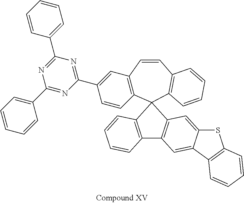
C12=C(C=CC3=C(C14C1=C(C=C5C(=C1)SC1=C5C=CC=C1)C1=C4C=CC=C1)C=CC(C1=NC(C4=CC=CC=C4)=NC(C4=CC=CC=C4)=N1)=C3)C=CC=C2
